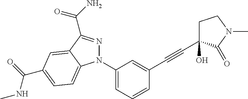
N1(C2=CC=CC(C#CC3(O)CCN(C)C3=O)=C2)N=C(C(N)=O)C2=CC(C(=O)NC)=CC=C12
